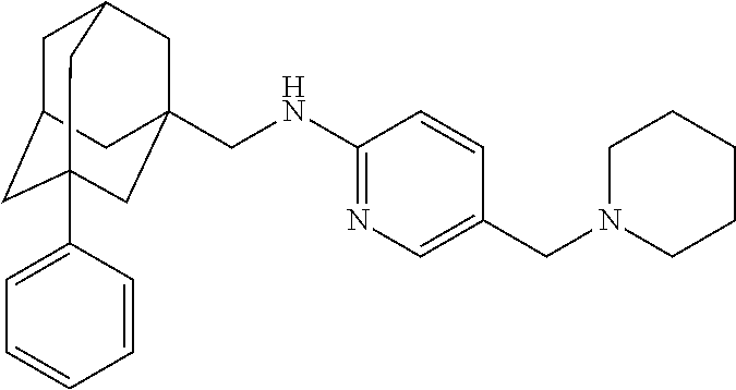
C(NC1=NC=C(CN2CCCCC2)C=C1)C12CC3CC(CC(C4=CC=CC=C4)(C1)C3)C2
